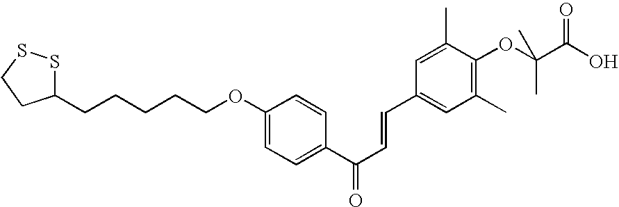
C1(CCCCCOC2=CC=C(C(C=CC3=CC(C)=C(OC(C(O)=O)(C)C)C(C)=C3)=O)C=C2)SSCC1
